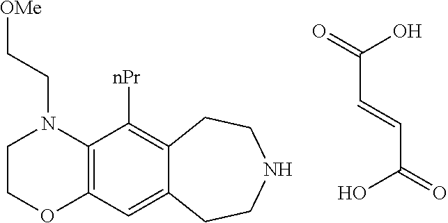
C12=C(C=C3C(=C1[nPr])CCNCC3)OCCN2CC[OMe].C(C(=O)O)=CC(=O)O
